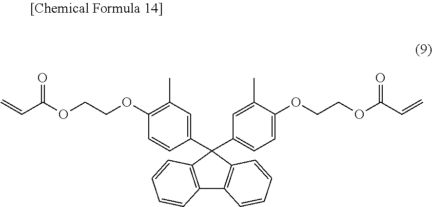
C12=C(C(C3=CC=C(OCCOC(=O)C=C)C(C)=C3)(C3=CC(C)=C(OCCOC(=O)C=C)C=C3)C3=C1C=CC=C3)C=CC=C2
